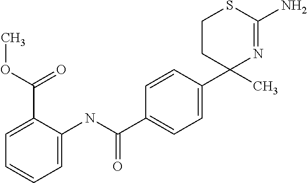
C1=CC(C2(C)N=C(N)SCC2)=CC=C1C(NC1=CC=CC=C1C(=O)OC)=O
